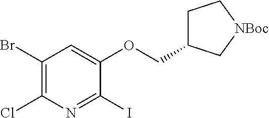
ClC1=C(Br)C=C(OCC2CC[NBoc]C2)C(I)=N1
